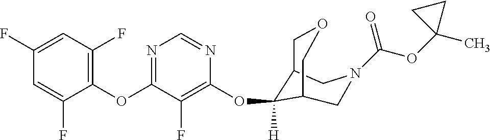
C1(F)=CC(F)=C(OC2=NC=NC(OC3([H])C4COCC3CN(C(OC3(C)CC3)=O)C4)=C2F)C(F)=C1
